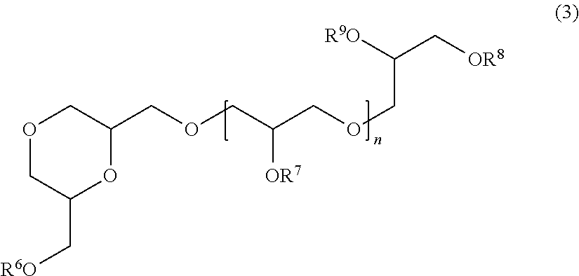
O1CC(C[R6O])OC(COCC(COCC([R9O])C[OR8])[OR7])C1
